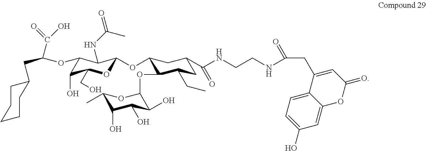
C1(OC2OC(CO)C(O)C(OC(C(=O)O)CC3CCCCC3)C2NC(C)=O)C(OC2C(O)C(O)C(O)C(C)O2)C(CC)CC(C(=O)NCCNC(CC2=CC(=O)OC3=CC(O)=CC=C32)=O)C1
